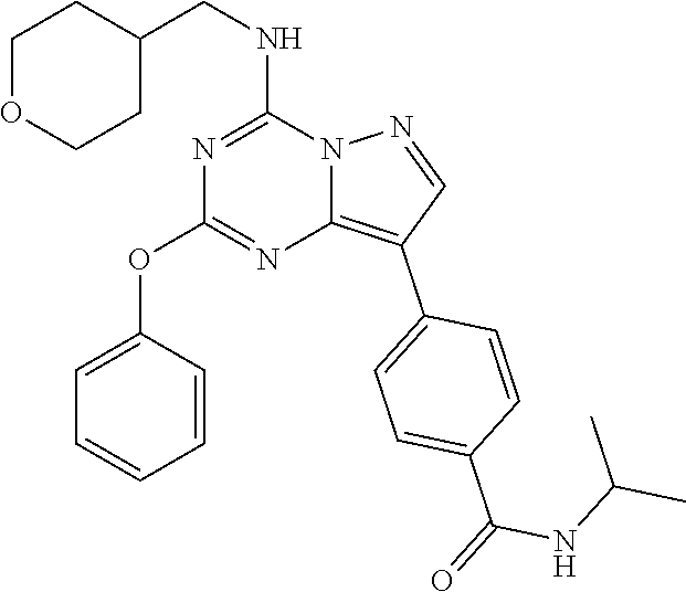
C1OCCC(CNC2=NC(OC3=CC=CC=C3)=NC3=C(C4=CC=C(C(=O)NC(C)C)C=C4)C=NN23)C1
